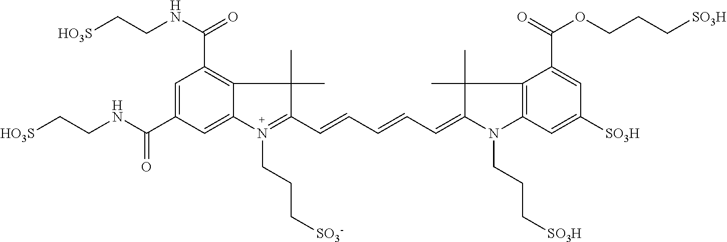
C1=C(C(=O)NCC[HO3S])C=C2C(=C1C(NCC[HO3S])=O)C(C)(C)C(C=CC=CC=C1C(C)(C)C3=C(C=C([SO3H])C=C3C(OCCC[SO3H])=O)N1CCC[SO3H])=N2CCC[SO3-]
